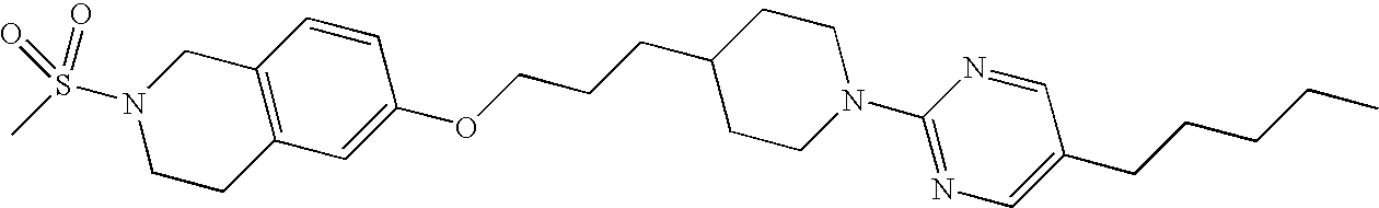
C12=C(C=C(OCCCC3CCN(C4=NC=C(CCCCC)C=N4)CC3)C=C1)CCN(S(C)(=O)=O)C2
